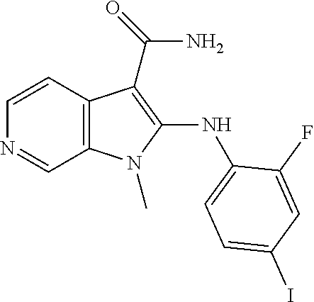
C1=CC2=C(C=N1)N(C)C(NC1=CC=C(I)C=C1F)=C2C(=O)N
